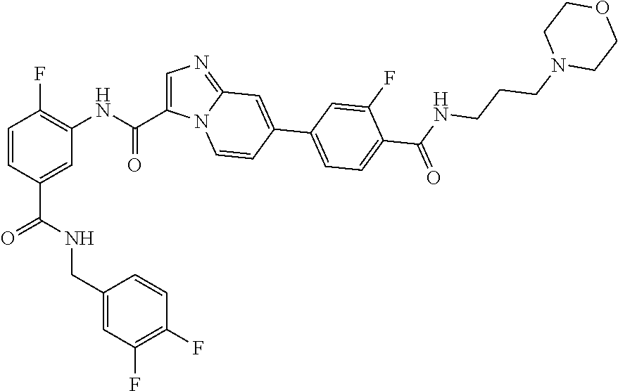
C1=CC(C(NCC2=CC(F)=C(F)C=C2)=O)=CC(NC(=O)C2=CN=C3N2C=CC(C2=CC=C(C(NCCCN4CCOCC4)=O)C(F)=C2)=C3)=C1F
